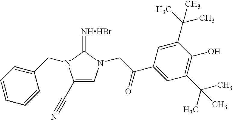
[NHHBr]=C1N(CC2=CC=CC=C2)C(C#N)=CN1CC(C1=CC(C(C)(C)C)=C(O)C(C(C)(C)C)=C1)=O
